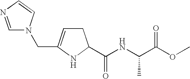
C1=NC=CN1CC1=CCC(C(NC(C(OC)=O)C)=O)N1
